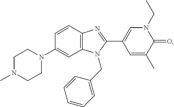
C1N(C)CCN(C2=CC3=C(C=C2)N=C(C2=CN(CC)C(=O)C(C)=C2)N3CC2=CC=CC=C2)C1
